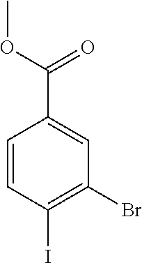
C1=CC(I)=C(Br)C=C1C(=O)OC
